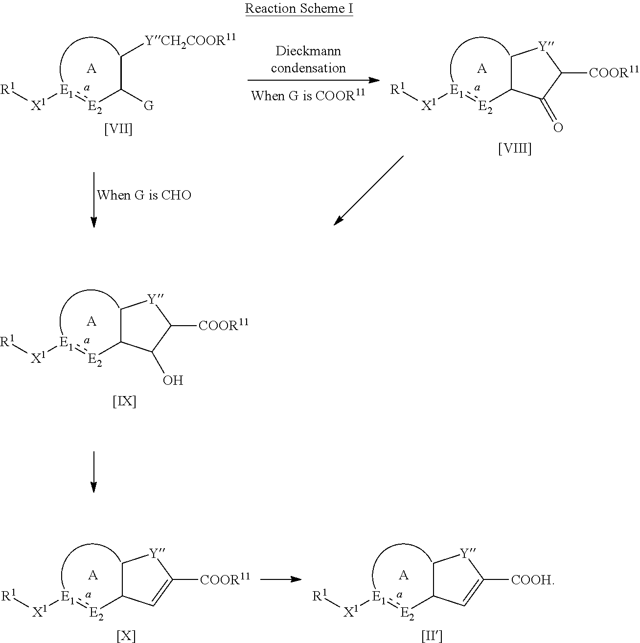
[R1][X1][E1]:[E2]C1C[Y]C([COOR11])C1=O.[A].[[VIII]].[R1][X1][E1]:[E2]C([G])C[YCH2COOR11].[A].[[VII]].[R1][X1][E1]:[E2]C1C[Y]C([COOR11])C1O.[A].[[IX]].[R1][X1][E1]:[E2]C1C[Y]C([COOR11])=C1.[A].[[X]].[R1][X1][E1]:[E2]C1C[Y]C([COOH])=C1.[A].[[II]]
